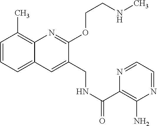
C1=CC=C2C(=C1C)N=C(OCCNC)C(CNC(C1=C(N)N=CC=N1)=O)=C2
